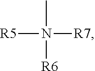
CN([R7])([R5])[R6]
